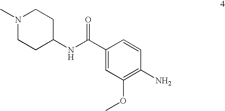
NC1=C(OC)C=C(C(NC2CCN(C)CC2)=O)C=C1
